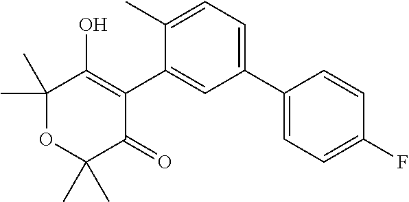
C1(C2=CC=C(C)C(C3=C(O)C(C)(C)OC(C)(C)C3=O)=C2)=CC=C(F)C=C1
